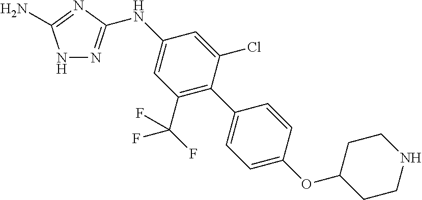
N1N=C(NC2=CC(C(F)(F)F)=C(C3=CC=C(OC4CCNCC4)C=C3)C(Cl)=C2)N=C1N
